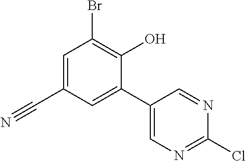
BrC1=C(O)C(C2=CN=C(Cl)N=C2)=CC(C#N)=C1
